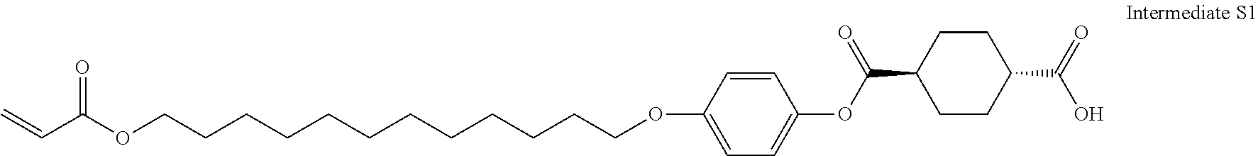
O=C(C1CCC(C(OC2=CC=C(OCCCCCCCCCCCCOC(C=C)=O)C=C2)=O)CC1)O
